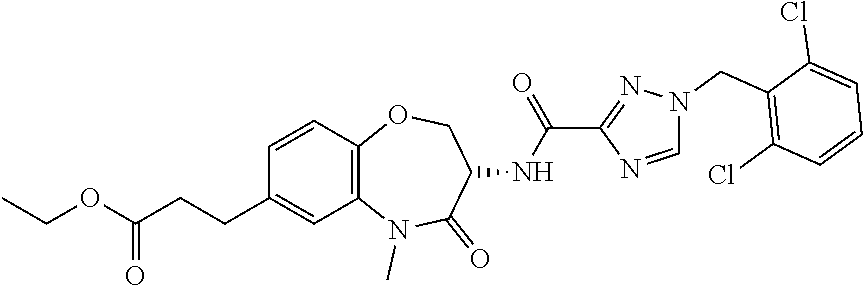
C1=CC(CCC(=O)OCC)=CC2=C1OCC(NC(=O)C1=NN(CC3=C(Cl)C=CC=C3Cl)C=N1)C(=O)N2C
